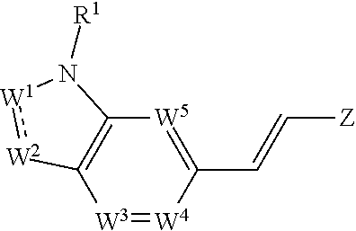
[W3]1=[W4]C(C=C[Z])=[W5]C2=C1[W2]:[W1]N2[R1]
